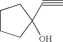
C1CCC(O)(C#C)C1
